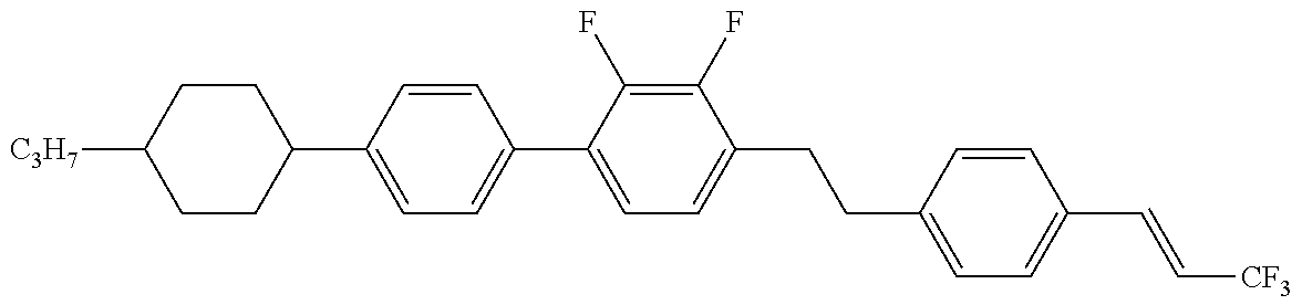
C1(C2=CC=C(C3=CC=C(CCC4=CC=C(C=C[CF3])C=C4)C(F)=C3F)C=C2)CCC([C3H7])CC1
